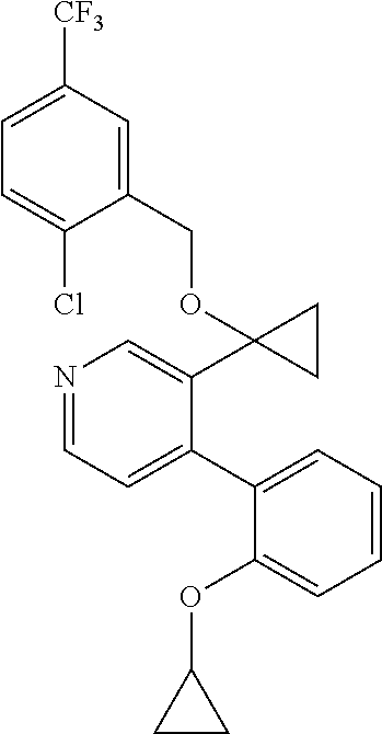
N1=CC=C(C2=CC=CC=C2OC2CC2)C(C2(OCC3=CC([CF3])=CC=C3Cl)CC2)=C1
